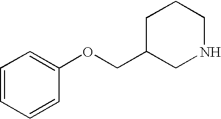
C1C(COC2=CC=CC=C2)CNCC1
